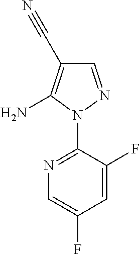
C1=NN(C2=NC=C(F)C=C2F)C(N)=C1C#N
